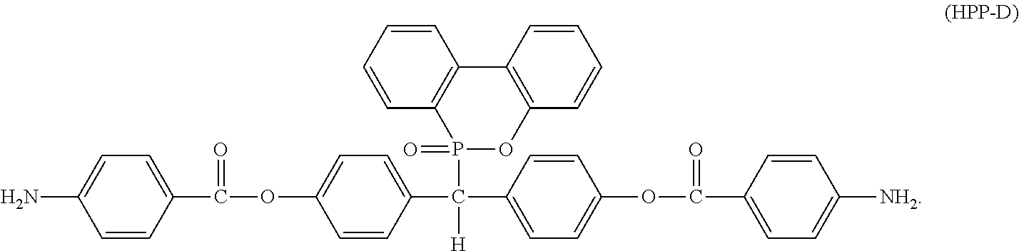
C1=CC(C(P2(=O)OC3=C(C4=C2C=CC=C4)C=CC=C3)([H])C2=CC=C(OC(=O)C3=CC=C([NH2])C=C3)C=C2)=CC=C1OC(=O)C1=CC=C(N)C=C1
